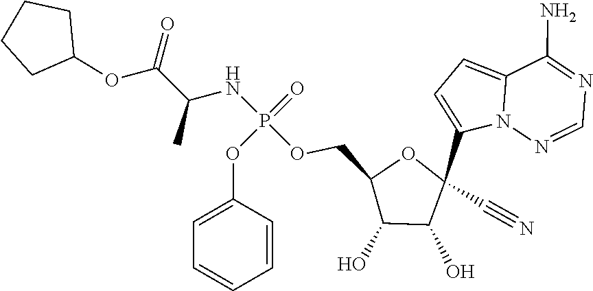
C1(O)C(O)C(C#N)(C2=CC=C3N2N=CN=C3N)OC1COP(=O)(OC1=CC=CC=C1)NC(C)C(=O)OC1CCCC1
